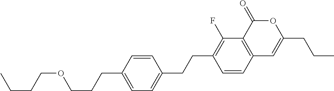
C12=C(C(=O)OC(CCC)=C1)C(F)=C(CCC1=CC=C(CCCOCCCC)C=C1)C=C2
